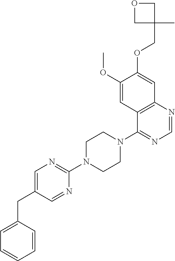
C1=CC(CC2=CN=C(N3CCN(C4=NC=NC5=C4C=C(OC)C(OCC4(C)COC4)=C5)CC3)N=C2)=CC=C1
